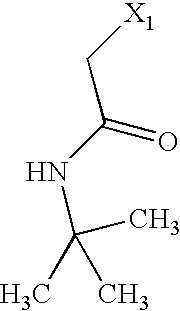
CC(C)(C)NC(=O)C[X1]
